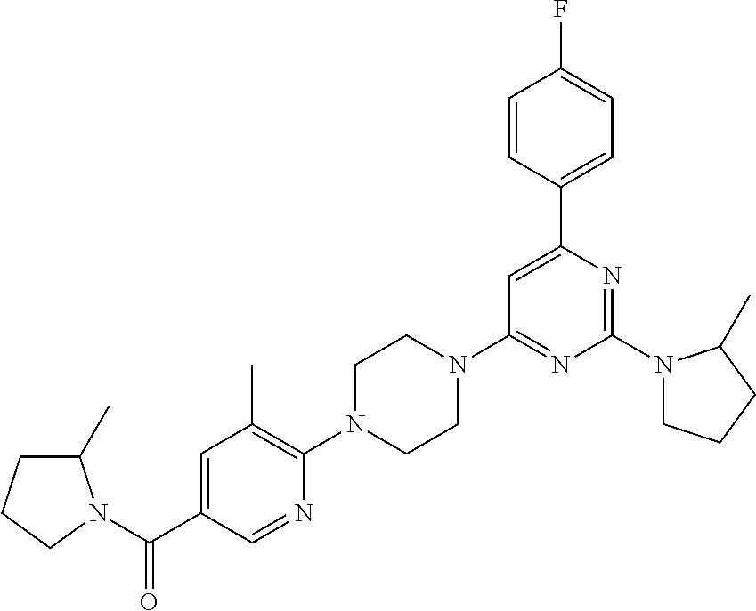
C1=CC(C2=CC(N3CCN(C4=C(C)C=C(C(=O)N5C(C)CCC5)C=N4)CC3)=NC(N3CCCC3C)=N2)=CC=C1F
